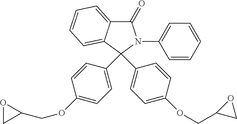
C1(=O)C2=CC=CC=C2C(C2=CC=C(OCC3OC3)C=C2)(C2=CC=C(OCC3CO3)C=C2)N1C1=CC=CC=C1
